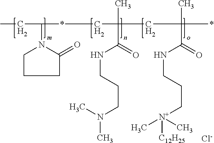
C1C(=O)N(C(CC)*CC(C)(CC(*)(C(=O)NCCC[N+]([C12H25])(C)C)C)C(NCCCN(C)C)=O)CC1.[Cl-]
